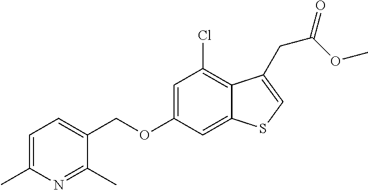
C12=CC(OCC3=CC=C(C)N=C3C)=CC(Cl)=C1C(CC(=O)OC)=CS2
